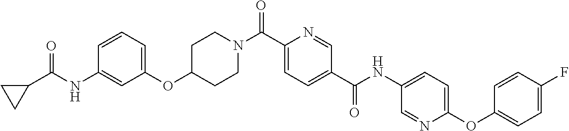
C1CN(C(C2=CC=C(C(=O)NC3=CC=C(OC4=CC=C(F)C=C4)N=C3)C=N2)=O)CCC1OC1=CC=CC(NC(=O)C2CC2)=C1
